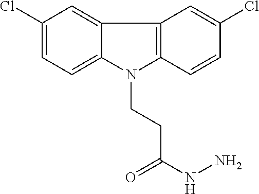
C1(Cl)=CC=C2C(=C1)C1=C(N2CCC(NN)=O)C=CC(Cl)=C1
